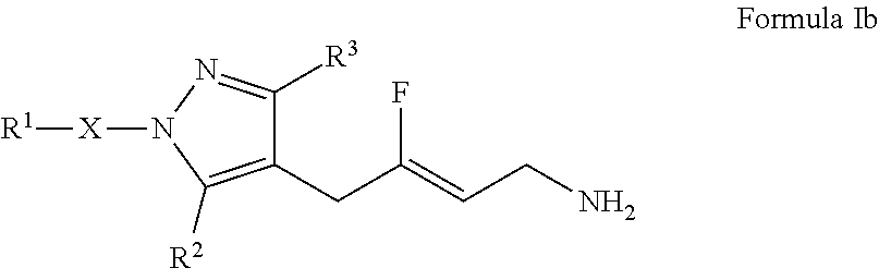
C1(CC(=CCN)F)=C([R2])N([X][R1])N=C1[R3]
